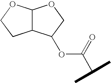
C12C(C(OC(C(C)C)=O)CO1)CCO2
